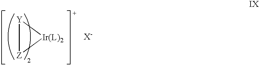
[Y]1[Ir(L)2][Z]1
